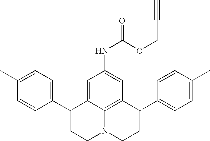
C1(C)=CC=C(C2CCN3C4=C(C(C5=CC=C(C)C=C5)CC3)C=C(NC(=O)OCC#C)C=C24)C=C1
